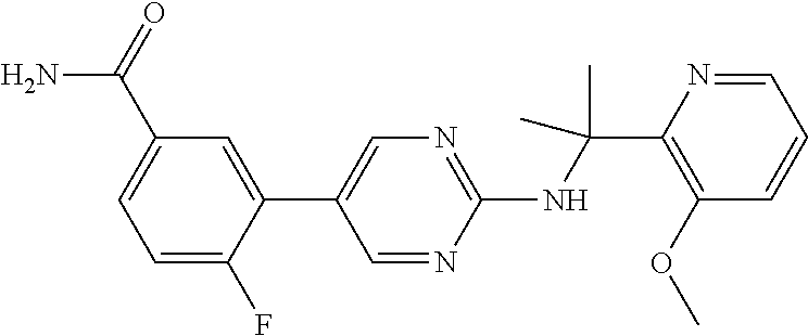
C1(NC(C2=C(OC)C=CC=N2)(C)C)=NC=C(C2=CC(C(=O)N)=CC=C2F)C=N1
